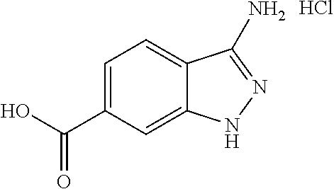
C1(C(O)=O)=CC=C2C(=C1)NN=C2N.Cl
